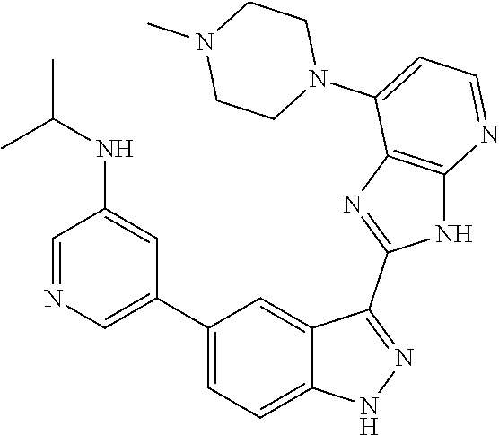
C1=NC=C(C2=CC=C3C(=C2)C(C2=NC4=C(N2)N=CC=C4N2CCN(C)CC2)=NN3)C=C1NC(C)C
